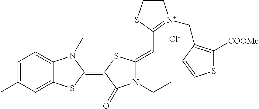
[Cl-].C1=C(C)C=C2C(=C1)N(C)C(=C1C(=O)N(CC)C(=CC3=[N+](CC4=C([COOMe])SC=C4)C=CS3)S1)S2
